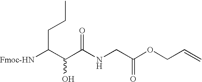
[Fmoc-HN]C(C(C(NCC(OCC=C)=O)=O)O)CCC
